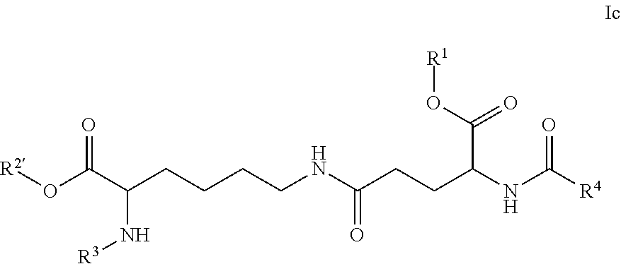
[R2]OC(C(CCCCNC(CCC(NC([R4])=O)C(=O)O[R1])=O)N[R3])=O
